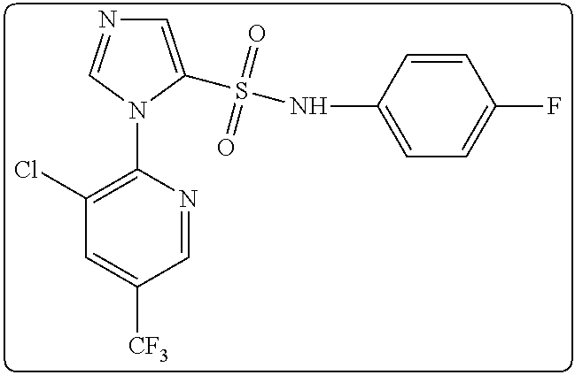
C1(Cl)=C(N2C(S(NC3=CC=C(F)C=C3)(=O)=O)=CN=C2)N=CC([CF3])=C1
